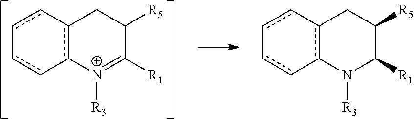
[R1]C1=[N+]([R3])c2c(CC1[R5])-cc-cc-2.c12c(N([R3])C([R1])C([R5])C1)-cc-cc-2
